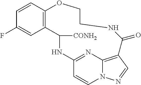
C1=CC2=C(C=C1F)C([CONH2])NC1=NC3=C(C=NN3C=C1)C(=O)NCCO2
